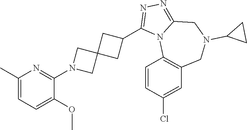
C1(N2CC3(C2)CC(C2=NN=C4N2C2=C(CN(C5CC5)C4)C=C(Cl)C=C2)C3)=NC(C)=CC=C1OC
